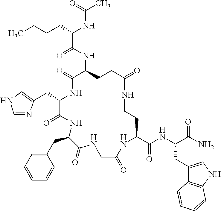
C(C1C(=O)NC(CC2=CC=CC=C2)C(=O)NCC(=O)NC(C(NC(C(N)=O)CC2=CNC3=C2C=CC=C3)=O)CCNC(=O)CCC(NC(C(CCCC)NC(C)=O)=O)C(=O)N1)C1=CNC=N1
